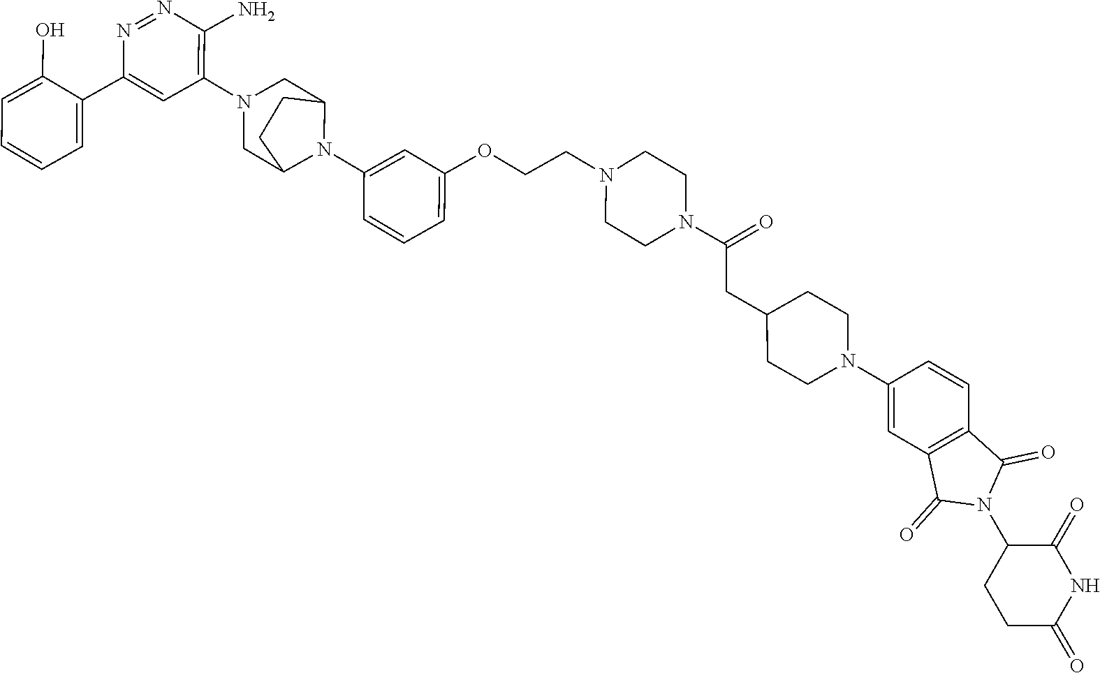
C1(C2=CC(N3CC4N(C5=CC(OCCN6CCN(C(=O)CC7CCN(C8=CC9=C(C=C8)C(=O)N(C8CCC(=O)NC8=O)C9=O)CC7)CC6)=CC=C5)C(C3)CC4)=C(N)N=N2)=CC=CC=C1O
